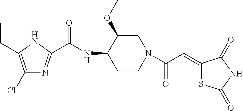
C1(Cl)=C(CC)NC(C(NC2CCN(C(C=C3SC(=O)NC3=O)=O)CC2OC)=O)=N1
